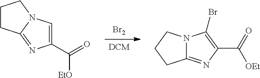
[DCM].[Br2].C1(C(=O)[EtO])=CN2C(=N1)CCC2.N12C(=NC(C(=O)[OEt])=C1Br)CCC2
